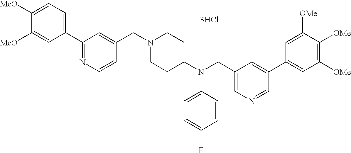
[3HCl].C1=C(N(C2CCN(CC3=CC(C4=CC=C([MeO])C([MeO])=C4)=NC=C3)CC2)CC2=CN=CC(C3=CC([OMe])=C([OMe])C([OMe])=C3)=C2)C=CC(F)=C1
